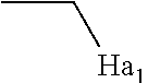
CC[Ha1]
